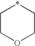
C1COCC*1
